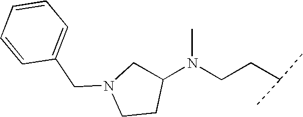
C1C(N(CCC(C)C)C)CCN1CC1=CC=CC=C1
